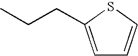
C1=C(CCC)SC=C1
